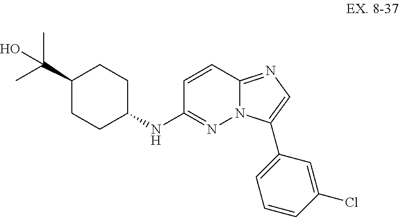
C1=CC2=NC=C(C3=CC=CC(Cl)=C3)N2N=C1NC1CCC(C(C)(C)O)CC1
